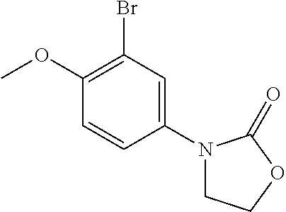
C1(Br)=C(OC)C=CC(N2CCOC2=O)=C1
